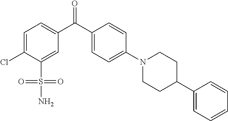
C1=C(Cl)C(S(=O)(=O)N)=CC(C(C2=CC=C(N3CCC(C4=CC=CC=C4)CC3)C=C2)=O)=C1
